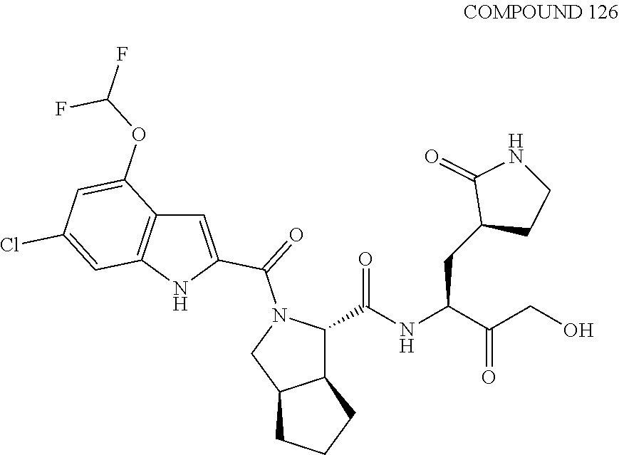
C12C(C(NC(C(CO)=O)CC3CCNC3=O)=O)N(C(=O)C3=CC4=C(N3)C=C(Cl)C=C4OC(F)F)CC1CCC2
